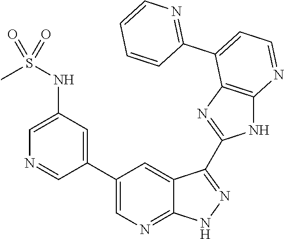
C1(NS(C)(=O)=O)=CN=CC(C2=CN=C3C(=C2)C(C2=NC4=C(N2)N=CC=C4C2=NC=CC=C2)=NN3)=C1
